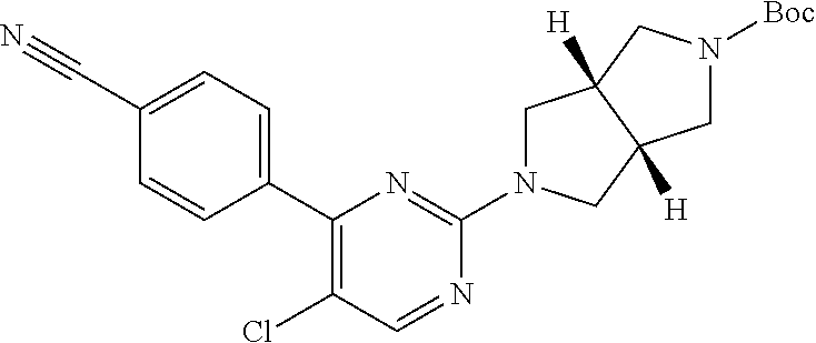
C1(C2=C(Cl)C=NC(N3CC4([H])C([H])(C3)CN([Boc])C4)=N2)=CC=C(C#N)C=C1
